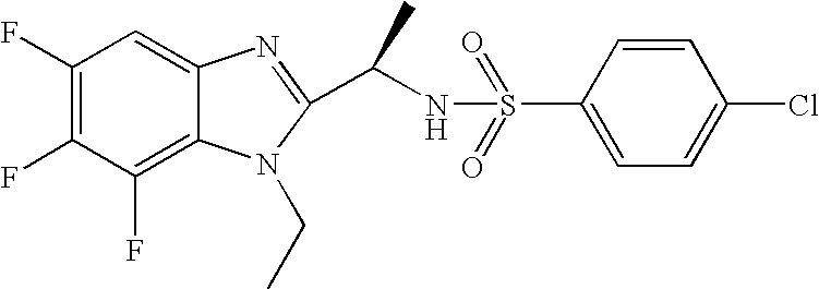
C1(F)=C(F)C(F)=C2C(=C1)N=C(C(NS(=O)(=O)C1=CC=C(Cl)C=C1)C)N2CC
